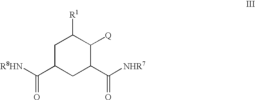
C1C(C([R8HN])=O)CC(C([NHR7])=O)C([Q])C1[R1]
